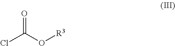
ClC(O[R3])=O
